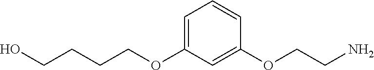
C1=C(OCCCCO)C=C(OCCN)C=C1
